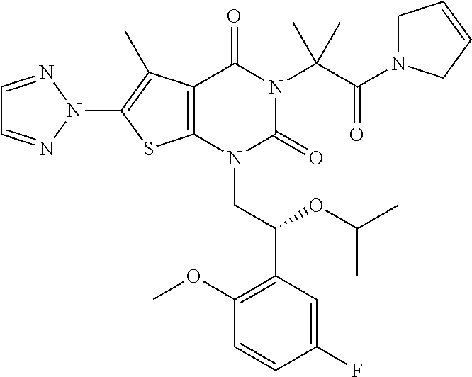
C12=C(N(CC(C3=C(OC)C=CC(F)=C3)OC(C)C)C(=O)N(C(C(N3CC=CC3)=O)(C)C)C1=O)SC(N1N=CC=N1)=C2C
